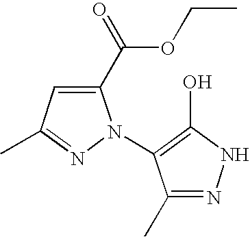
N1=C(C)C(N2C(C(=O)OCC)=CC(C)=N2)=C(O)N1
